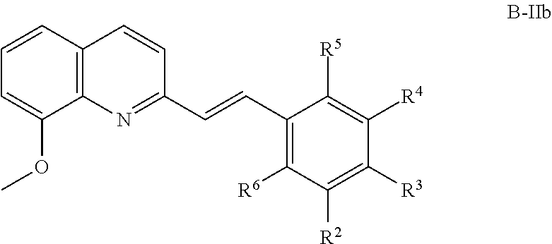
C12=C(C=CC(C=CC3=C([R6])C([R2])=C([R3])C([R4])=C3[R5])=N1)C=CC=C2OC
